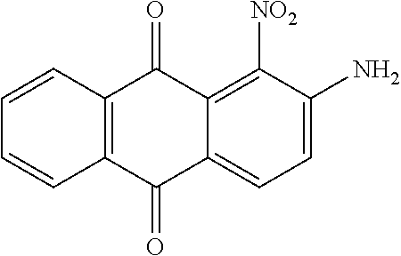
C1=C(N)C([NO2])=C2C(=C1)C(=O)C1=C(C2=O)C=CC=C1
